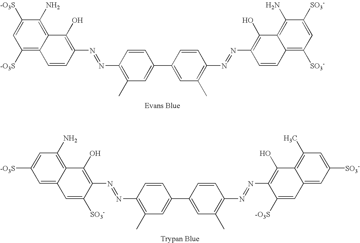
C1([-O3S])=C2C(=C(N)C([-O3S])=C1)C(O)=C(N=NC1=C(C)C=C(C3=CC(C)=C(N=NC4=C(O)C5=C(N)C([SO3-])=CC([SO3-])=C5C=C4)C=C3)C=C1)C=C2.C1=C2C(=C(N)C=C1[-O3S])C(O)=C(N=NC1=C(C)C=C(C3=CC(C)=C(N=NC4=C(O)C5=C(C)C=C([SO3-])C=C5C=C4[-O3S])C=C3)C=C1)C([SO3-])=C2
